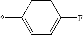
C1=C(*)C=CC(F)=C1
